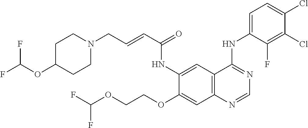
FC(OCCOC1=CC2=C(C=C1NC(C=CCN1CCC(OC(F)F)CC1)=O)C(NC1=CC=C(Cl)C(Cl)=C1F)=NC=N2)F
